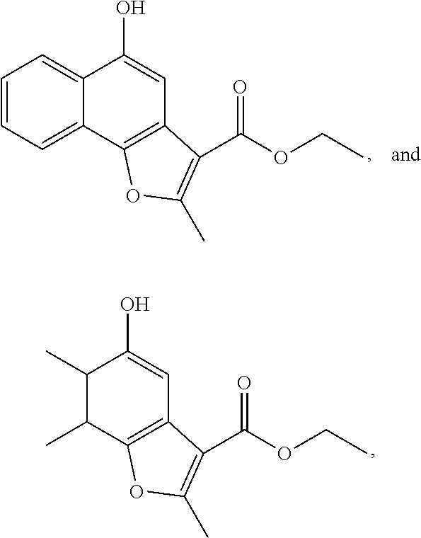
C12=C(C(C)C(C)C(O)=C1)OC(C)=C2C(OCC)=O.C12=C(C3=CC=CC=C3C(O)=C1)OC(C)=C2C(OCC)=O
